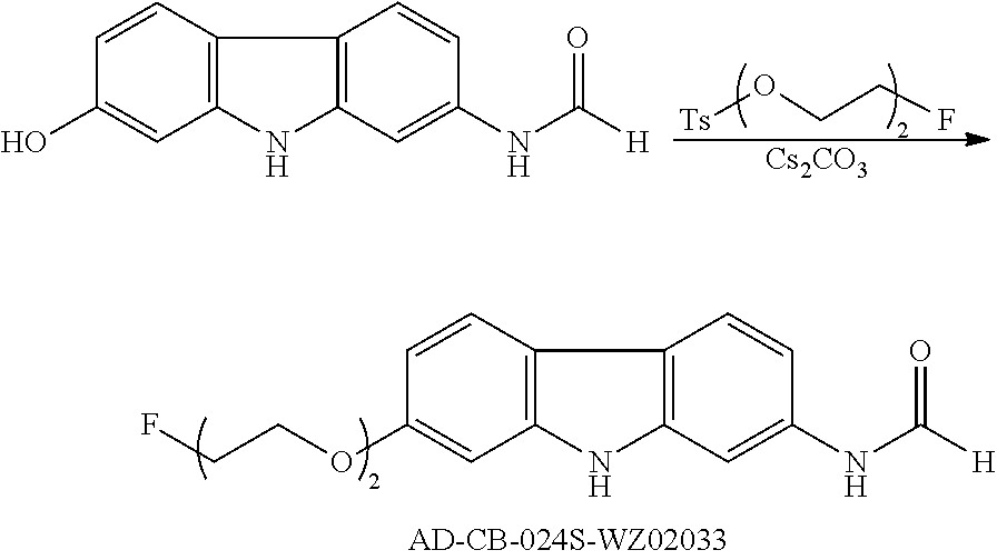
[Cs2CO3].[Ts]OCCF.C1=CC2=C(C=C1O)NC1=C2C=CC(NC(=O)[H])=C1.C1=CC2=C(C=C1OCCF)NC1=C2C=CC(NC(=O)[H])=C1
